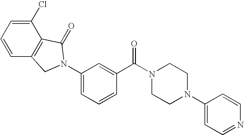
C1=CC=C(Cl)C2=C1CN(C1=CC=CC(C(N3CCN(C4=CC=NC=C4)CC3)=O)=C1)C2=O
